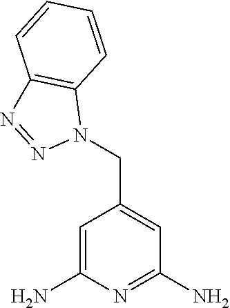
C1=C(N)N=C(N)C=C1CN1C2=C(N=N1)C=CC=C2
